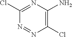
ClC1=NC(N)=C(Cl)N=N1
